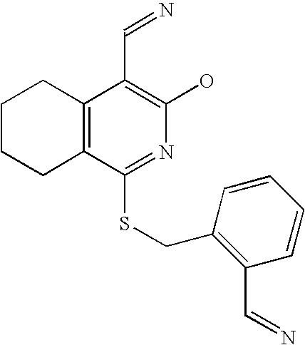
C1CCC2=C(C1)C(C=N)=C(O)N=C2SCC1=C(C=N)C=CC=C1
